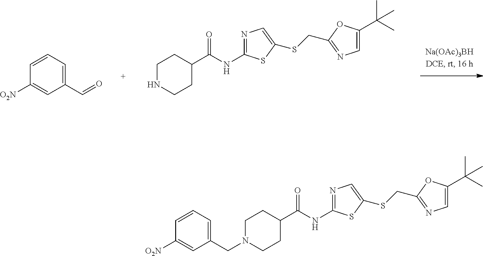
C1(C=O)=CC=CC([O2N])=C1.C(NC1=NC=C(SCC2=NC=C(C(C)(C)C)O2)S1)(=O)C1CCNCC1.C1=CC=C(CN2CCC(C(NC3=NC=C(SCC4=NC=C(C(C)(C)C)O4)S3)=O)CC2)C=C1[O2N]
